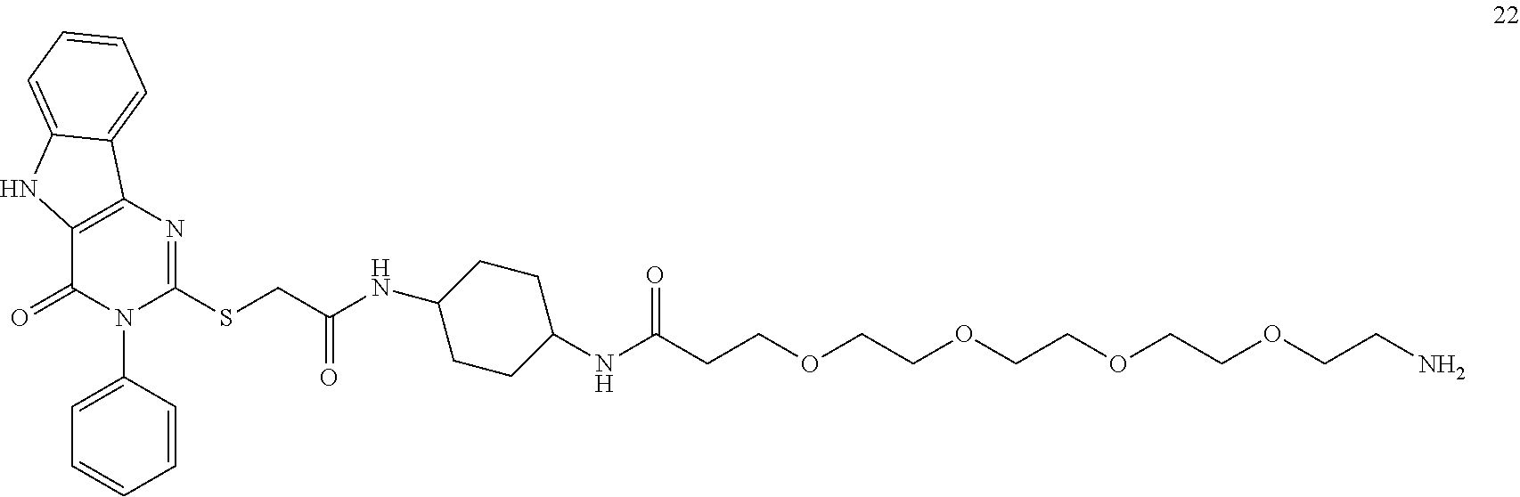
C1=C(N2C(=O)C3=C(N=C2SCC(NC2CCC(NC(CCOCCOCCOCCOCCN)=O)CC2)=O)C2=CC=CC=C2N3)C=CC=C1
